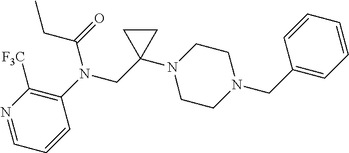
C1([F3C])=C(N(CC2(N3CCN(CC4=CC=CC=C4)CC3)CC2)C(CC)=O)C=CC=N1
